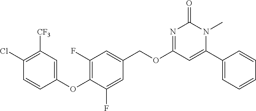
C1(OC2=C(F)C=C(COC3=NC(=O)N(C)C(C4=CC=CC=C4)=C3)C=C2F)=CC([CF3])=C(Cl)C=C1
